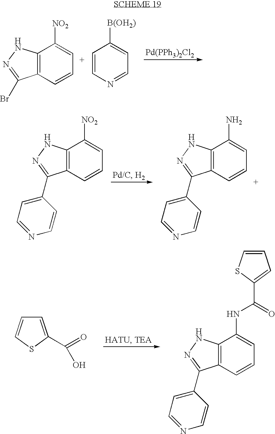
[Pd(PPh3)2Cl2].C12=C(C=CC=C1[NO2])C(Br)=NN2.C1=CN=CC=C1[B(OH2)].C12=C(C=CC=C1[NO2])C(C1=CC=NC=C1)=NN2.C12=C(C=CC=C1N)C(C1=CC=NC=C1)=NN2.C12=C(C=CC=C1NC(=O)C1=CC=CS1)C(C1=CC=NC=C1)=NN2.C1=C(C(=O)O)SC=C1
